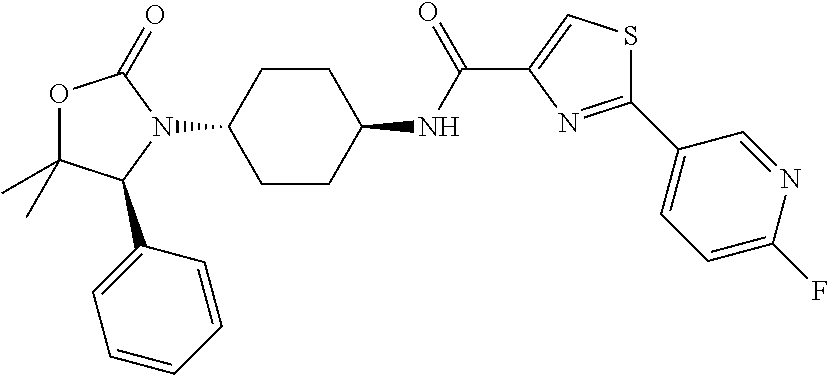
O1C(C)(C)C(C2=CC=CC=C2)N(C2CCC(NC(C3=CSC(C4=CC=C(F)N=C4)=N3)=O)CC2)C1=O
